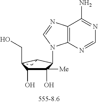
C1(O)([Me])C(O)C2(CO)C(C1N1C3=C(C(N)=NC=N3)N=C1)C2
